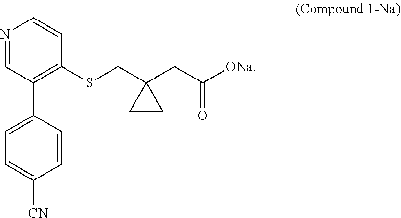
C1=NC=CC(SCC2(CC(=O)[ONa])CC2)=C1C1=CC=C([CN])C=C1
